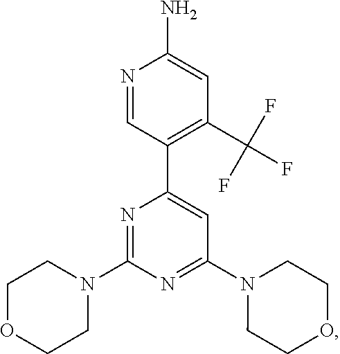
N1=CC(C2=CC(N3CCOCC3)=NC(N3CCOCC3)=N2)=C(C(F)(F)F)C=C1N
